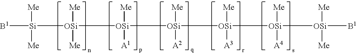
[B1][Si]([Me])([Me])[OSi]([Me])([Me])[OSi]([Me])([A1])[OSi]([Me])([A2])[OSi]([Me])([A3])[OSi]([Me])([A4])[OSi]([Me])([Me])[B1]
